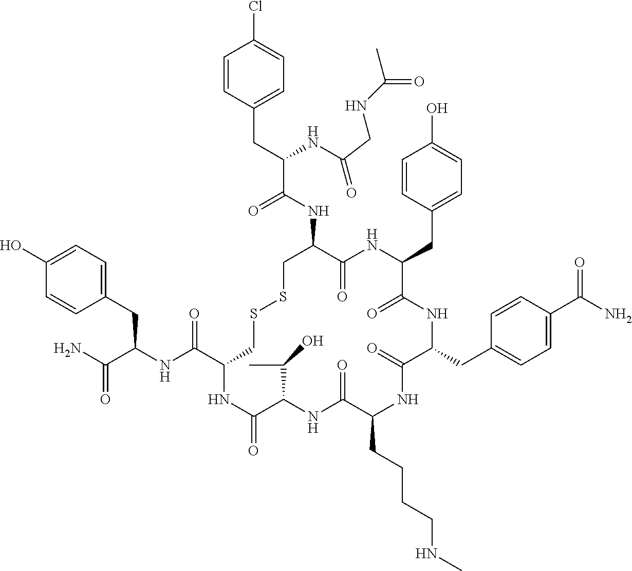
C1=C(O)C=CC(CC(NC(C2CSSCC(NC(C(CC3=CC=C(Cl)C=C3)NC(=O)CNC(C)=O)=O)C(=O)NC(CC3=CC=C(O)C=C3)C(=O)NC(CC3=CC=C(C(N)=O)C=C3)C(=O)NC(CCCCNC)C(=O)NC(C(C)O)C(=O)N2)=O)C(N)=O)=C1
